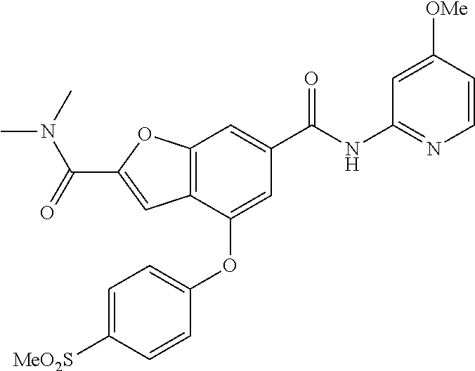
C12=C(C(OC3=CC=C([MeO2S])C=C3)=CC(C(NC3=NC=CC([OMe])=C3)=O)=C1)C=C(C(N(C)C)=O)O2
